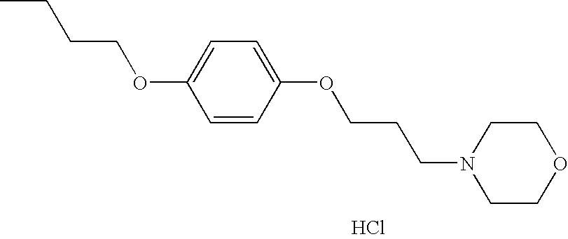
CCCCOC1=CC=C(OCCCN2CCOCC2)C=C1.Cl
